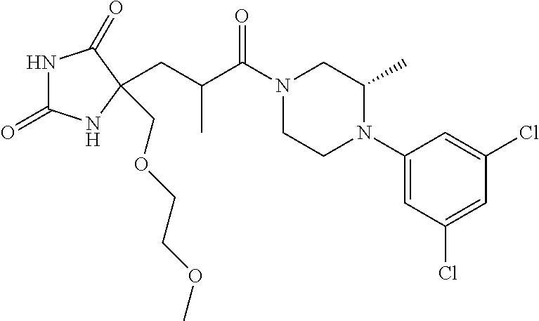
N1C(=O)NC(COCCOC)(CC(C(N2CCN(C3=CC(Cl)=CC(Cl)=C3)C(C)C2)=O)C)C1=O
